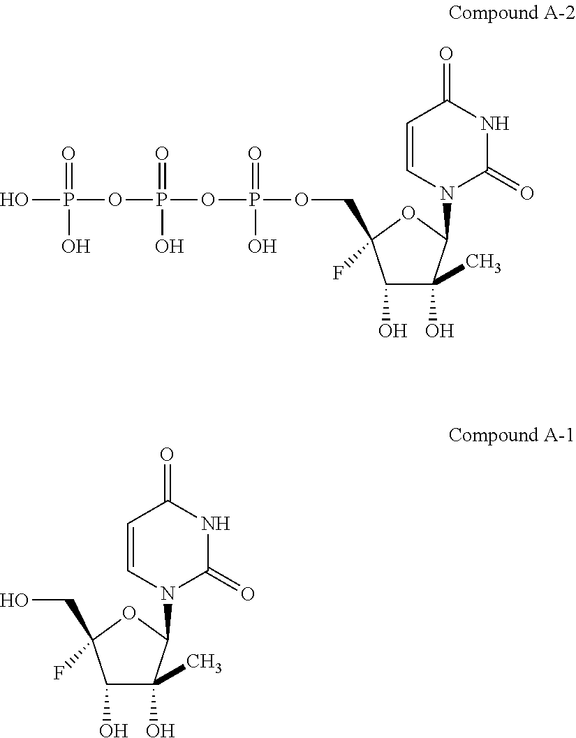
OP(=O)(OCC1(F)C(O)C(O)(C)C(N2C=CC(=O)NC2=O)O1)OP(OP(=O)(O)O)(O)=O.OCC1(F)C(O)C(O)(C)C(N2C=CC(=O)NC2=O)O1
